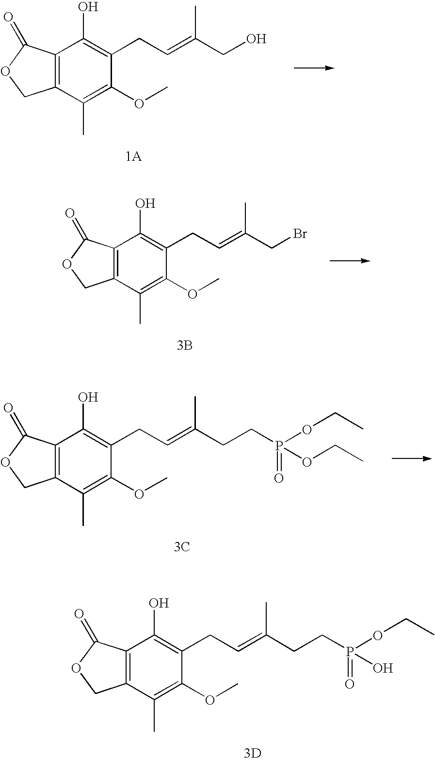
C12=C(C(C)=C(OC)C(CC=C(CCP(OCC)(=O)O)C)=C1O)COC2=O.[3D].C12=C(C(C)=C(OC)C(CC=C(CO)C)=C1O)COC2=O.C12=C(C(C)=C(OC)C(CC=C(CBr)C)=C1O)COC2=O.[3B].C12=C(C(C)=C(OC)C(CC=C(CCP(OCC)(=O)OCC)C)=C1O)COC2=O.[3C]
